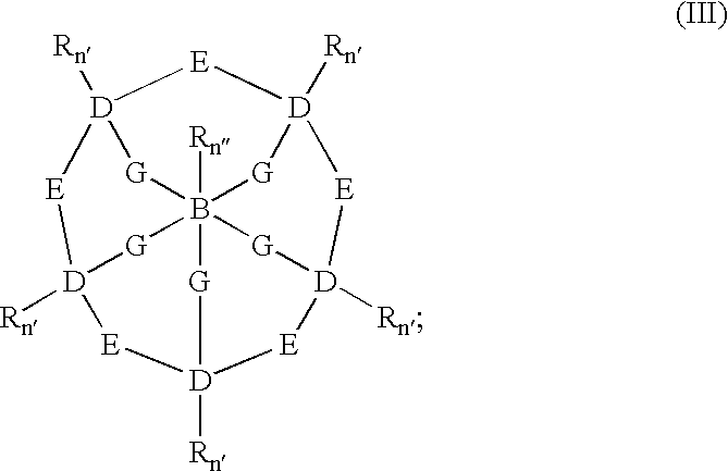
[Rn]B1234[G][D]5([Rn])[E][D]([Rn])([G]1)[E][D]([Rn])([G]2)[E][D]([Rn])([G]3)[E][D]([Rn])([G]4)[E]5
